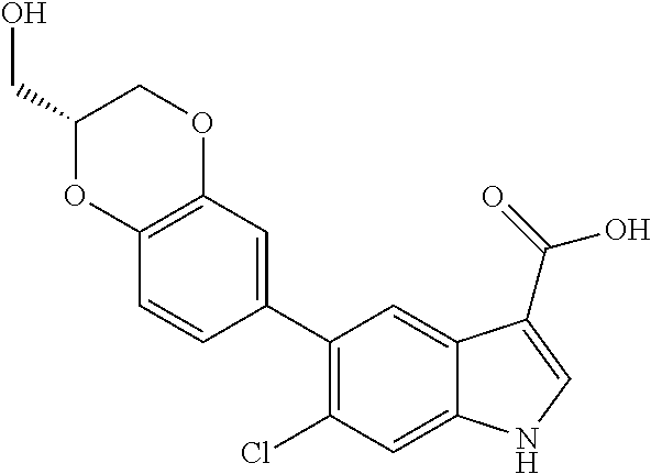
C12=C(C=C(C3=C(Cl)C=C4C(=C3)C(C(=O)O)=CN4)C=C1)OCC(CO)O2
